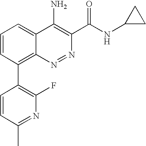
C1=CC(C2=C(F)N=C(C)C=C2)=C2C(=C1)C(N)=C(C(NC1CC1)=O)N=N2
